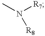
[R7]N([R8])C
